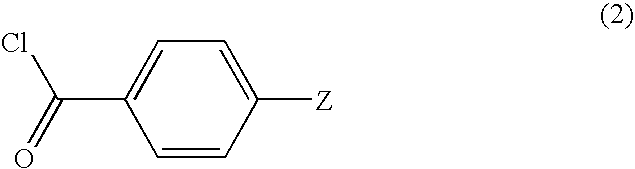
C1=CC([Z])=CC=C1C(Cl)=O
